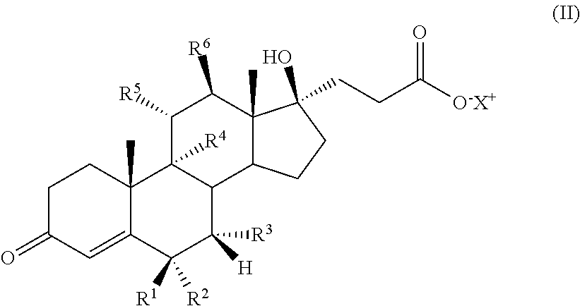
C1C(=O)C=C2C(C)(C1)C1([R4])C(C([R3])([H])C2([R1])[R2])C2C(C)(C([R6])C1[R5])C(CCC([O-X+])=O)(O)CC2
